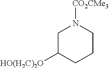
C1C([HO(H2C)2O])CCCN1[CO2CMe3]
